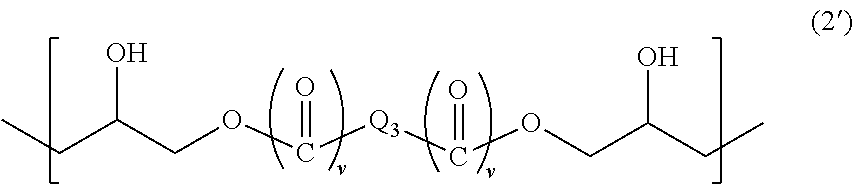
C(OC([Q3]C(OCC(CC)O)=O)=O)C(CC)O
